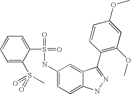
C1=CC=C(S(=O)(=O)C)C(S(=O)(=O)NC2=CC=C3C(=C2)C(C2=C(OC)C=C(OC)C=C2)=NN3)=C1
